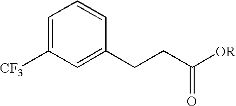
C1=C([CF3])C=C(CCC([OR])=O)C=C1
